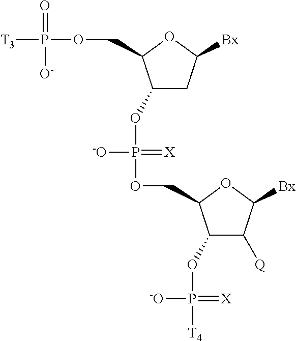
C1(OP([-O])(=[X])OCC2C(OP([-O])(=[X])[T4])C([Q])C([Bx])O2)CC([Bx])OC1COP(=O)([O-])[T3]
